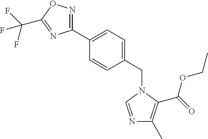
C1(C2=CC=C(CN3C(C(=O)OCC)=C(C)N=C3)C=C2)=NOC(C(F)(F)F)=N1
